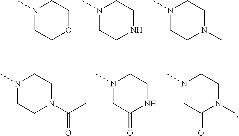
N1(C)CCOCC1.N1(C)CCNCC1.N1(C)CCN(C)CC1.N1(C)CC(=O)N(C)CC1.N1(C)CCN(C(C)=O)CC1.N1(C)CC(=O)NCC1
